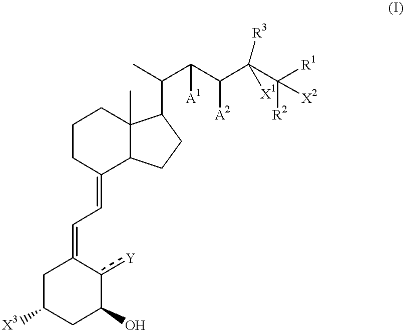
C1CC(=CC=C2CC([X3])CC(O)c2[Y])C2C(C)(C1)C(C(C)C(C(C(C([R1])([R2])[X2])([X1])[R3])[A2])[A1])CC2
